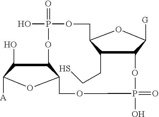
C1(CCS)C2C([G])OC1COP(O)(=O)OC1C(O)C([A])OC1COP(=O)(O)O2
